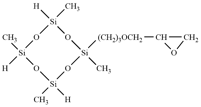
[Si]1(C)([H])O[Si](C)([H])O[Si]([(CH2)3OCH2]C2CO2)(C)O[Si](C)([H])O1
